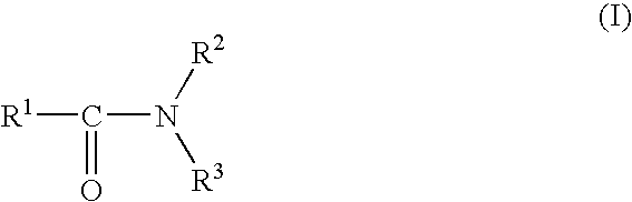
[R1]C(=O)N([R2])[R3]
